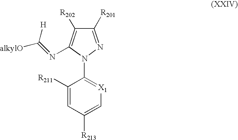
C1([R201])=NN(C2=[X1]C=C([R213])C=C2[R211])C(N=C([alkylO])[H])=C1[R202]
